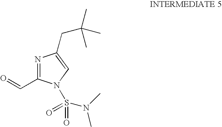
N1=C(C=O)N(S(=O)(=O)N(C)C)C=C1CC(C)(C)C
